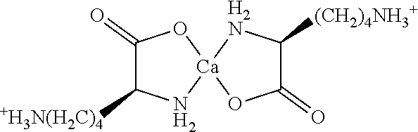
C1(=O)C([+H3N(H2C)4])N[Ca]2(O1)OC(=O)C([(CH2)4NH3+])[H2N]2
